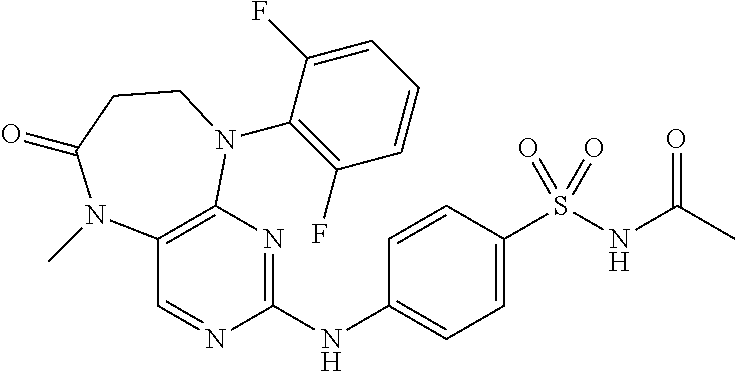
C1=CC(NC2=NC3=C(C=N2)N(C)C(=O)CCN3C2=C(F)C=CC=C2F)=CC=C1S(NC(C)=O)(=O)=O
